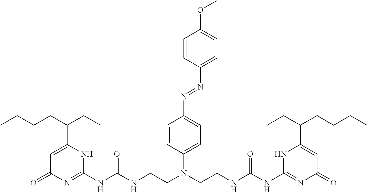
C1=C(C(CCCC)CC)NC(NC(NCCN(CCNC(NC2=NC(=O)C=C(C(CC)CCCC)N2)=O)C2=CC=C(N=NC3=CC=C(OC)C=C3)C=C2)=O)=NC1=O
